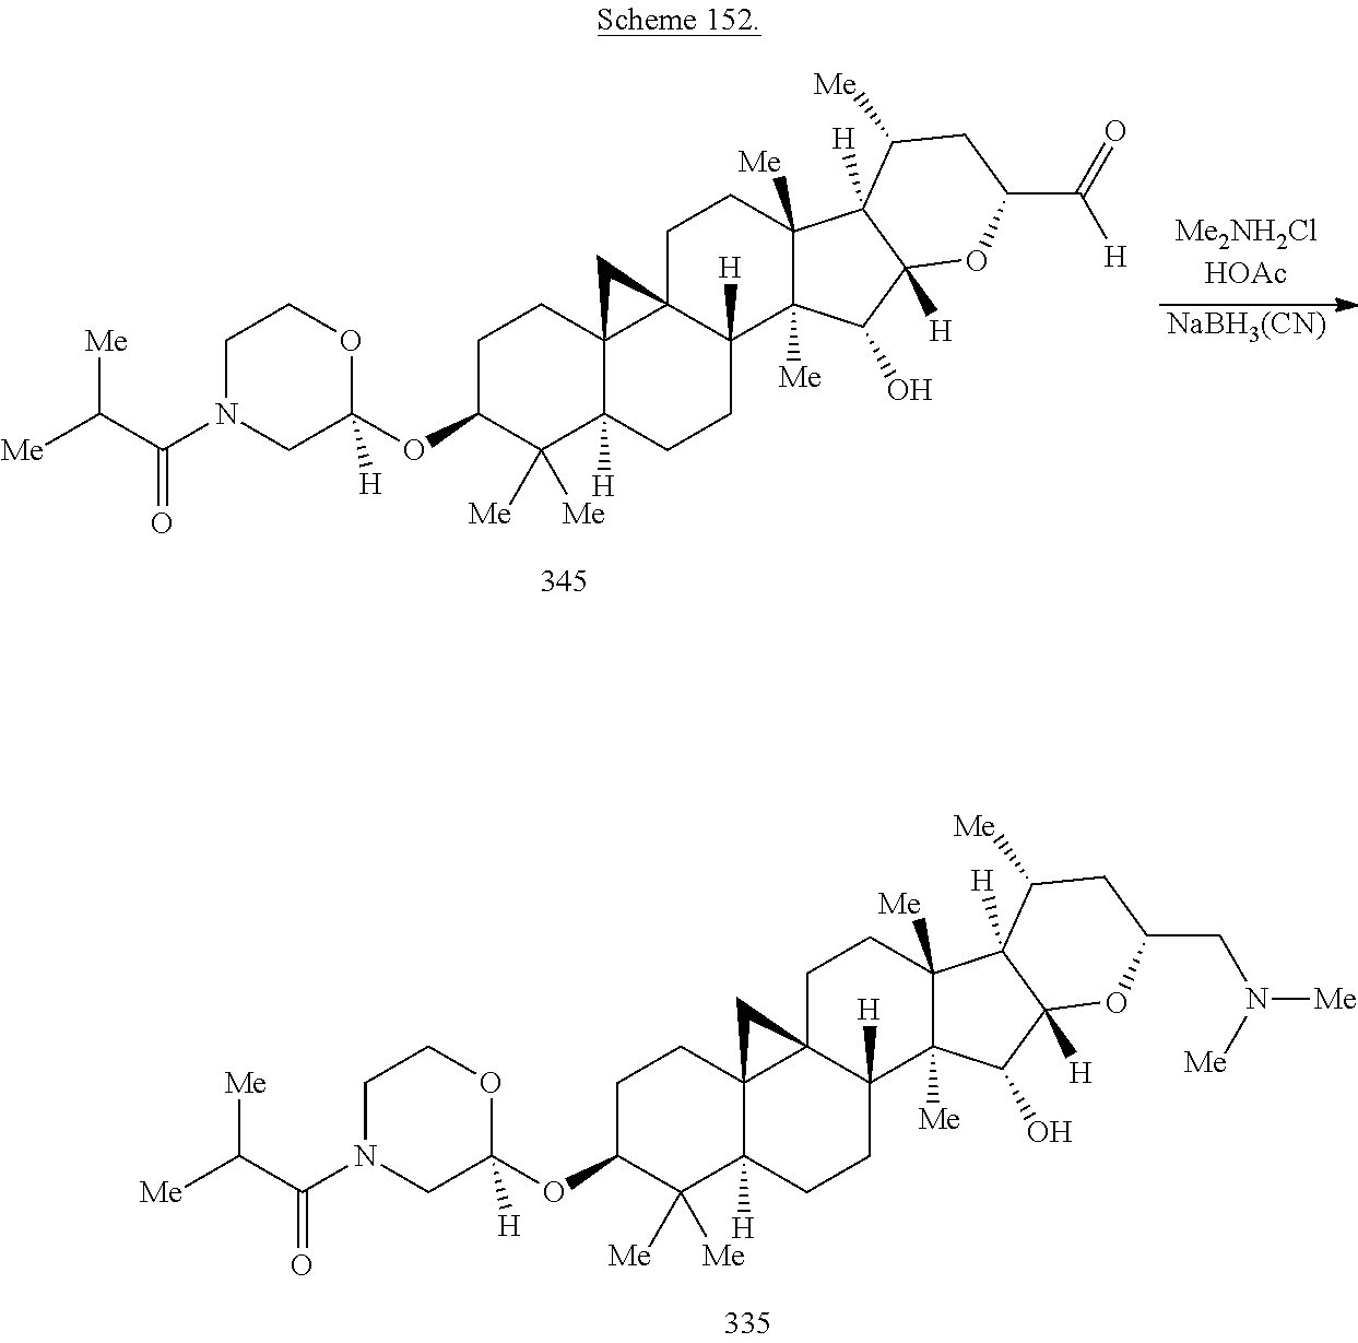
C1N(C(C([Me])[Me])=O)CC(OC2C([Me])([Me])C3([H])C4(CC2)C2(C([H])(CC3)C3([Me])C([Me])(CC2)C2([H])C([H])(C3O)OC(CN([Me])[Me])CC2[Me])C4)([H])OC1.C1N(C(C([Me])[Me])=O)CC(OC2C([Me])([Me])C3([H])C4(CC2)C2(C([H])(CC3)C3([Me])C([Me])(CC2)C2([H])C([H])(C3O)OC(C([H])=O)CC2[Me])C4)([H])OC1.[NaBH3(CN)]
